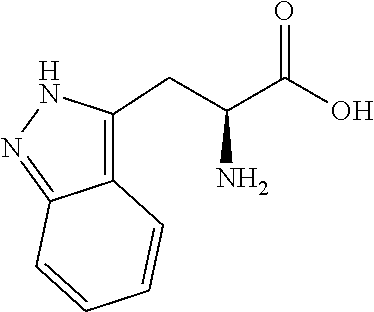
N1=C2C=CC=CC2=C(CC(C(=O)O)N)N1
